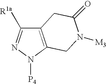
C12=C(N([P4])N=C1[R1a])CN([M3])C(=O)C2
